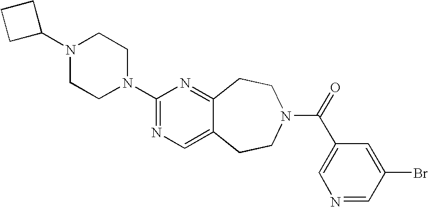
C1(N2CCN(C3=NC=C4C(=N3)CCN(C(=O)C3=CN=CC(Br)=C3)CC4)CC2)CCC1
